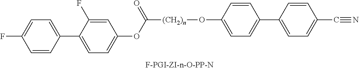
C1=C(C2=CC=C(F)C=C2)C(F)=CC(OC([(CH2)n]OC2=CC=C(C3=CC=C(C#N)C=C3)C=C2)=O)=C1
